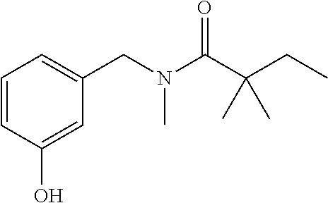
C1=CC(O)=CC(CN(C(C(CC)(C)C)=O)C)=C1
